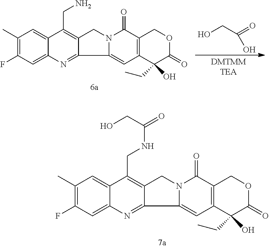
C1(C)=C(F)C=C2C(=C1)C(CNC(=O)CO)=C1C(=N2)C2=CC3=C(C(=O)N2C1)COC(=O)C3(CC)O.C1(C)=C(F)C=C2C(=C1)C(CN)=C1C(=N2)C2=CC3=C(C(=O)N2C1)COC(=O)C3(CC)O.OCC(=O)O
